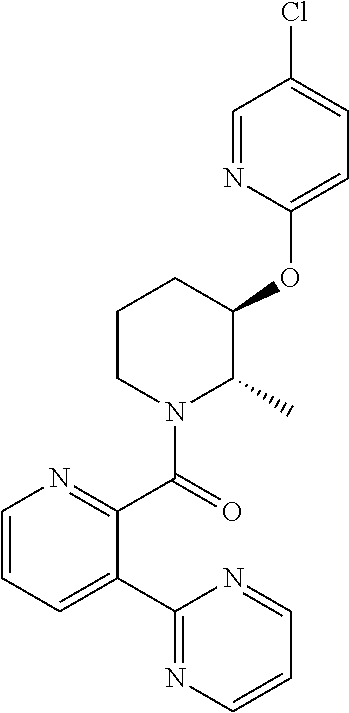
C1=CC=C(C2=NC=CC=N2)C(C(N2C(C)C(OC3=CC=C(Cl)C=N3)CCC2)=O)=N1
